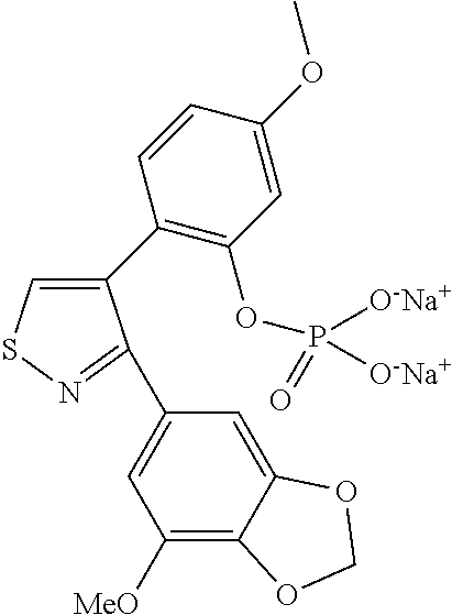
C1(C2=C(OP([O-Na+])([O-Na+])=O)C=C(OC)C=C2)=CSN=C1C1=CC([MeO])=C2C(=C1)OCO2
